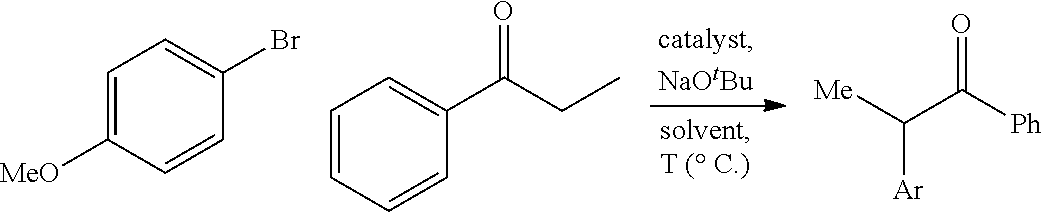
C1=C([MeO])C=CC(Br)=C1.C1=CC=CC(C(CC)=O)=C1.[Me]C(C([Ph])=O)[Ar]
